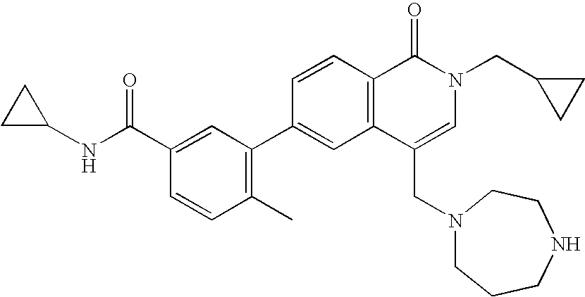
C1=CC(C2=C(C)C=CC(C(NC3CC3)=O)=C2)=CC2=C1C(=O)N(CC1CC1)C=C2CN1CCCNCC1
